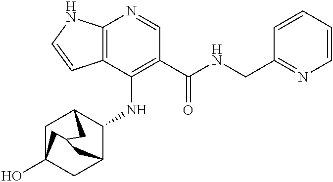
C12=C(C(NC3C4CC5(O)CC3CC(C5)C4)=C(C(NCC3=NC=CC=C3)=O)C=N1)C=CN2
